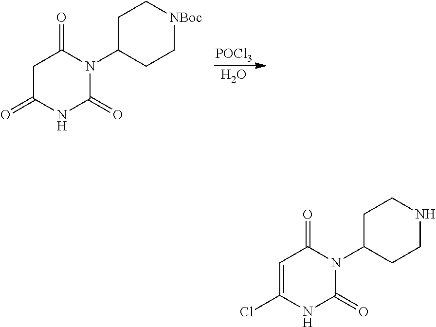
[POCl3].O.N1(C2CC[NBoc]CC2)C(=O)CC(=O)NC1=O.N1(C2CCNCC2)C(=O)C=C(Cl)NC1=O
